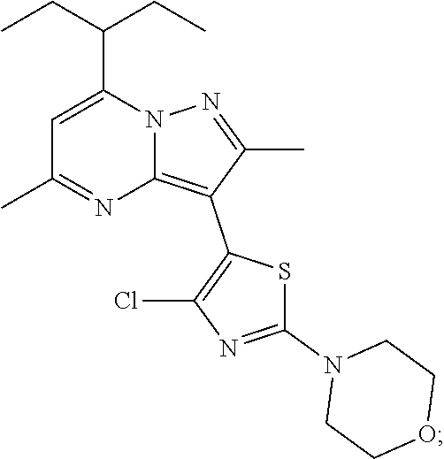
C12=C(C3=C(Cl)N=C(N4CCOCC4)S3)C(C)=NN1C(C(CC)CC)=CC(C)=N2
